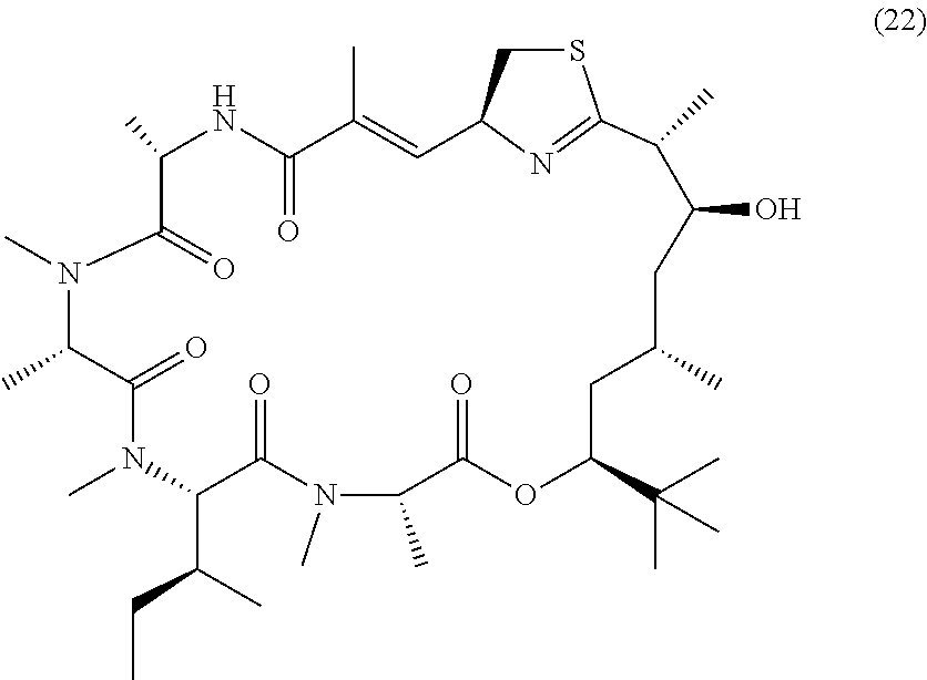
CC1NC(=O)C(C)=CC2CSC(=N2)C(C)C(O)CC(C)CC(C(C)(C)C)OC(=O)C(C)N(C)C(=O)C(C(C)CC)N(C)C(=O)C(C)N(C)C1=O
